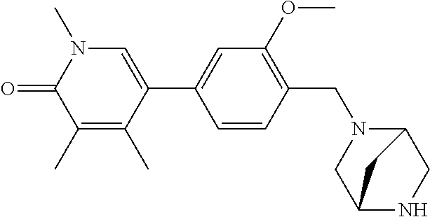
C1=CC(CN2C3CNC(C2)C3)=C(OC)C=C1C1=CN(C)C(=O)C(C)=C1C
